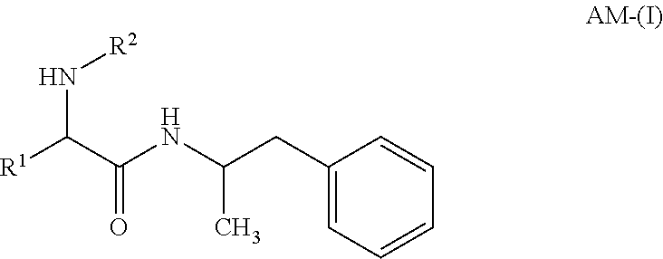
C1=CC=CC(CC(NC(C([R1])N[R2])=O)C)=C1
